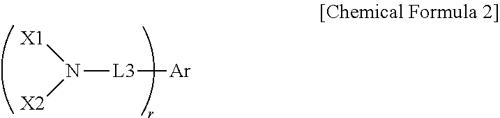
N([L3][Ar])([X1])[X2]
